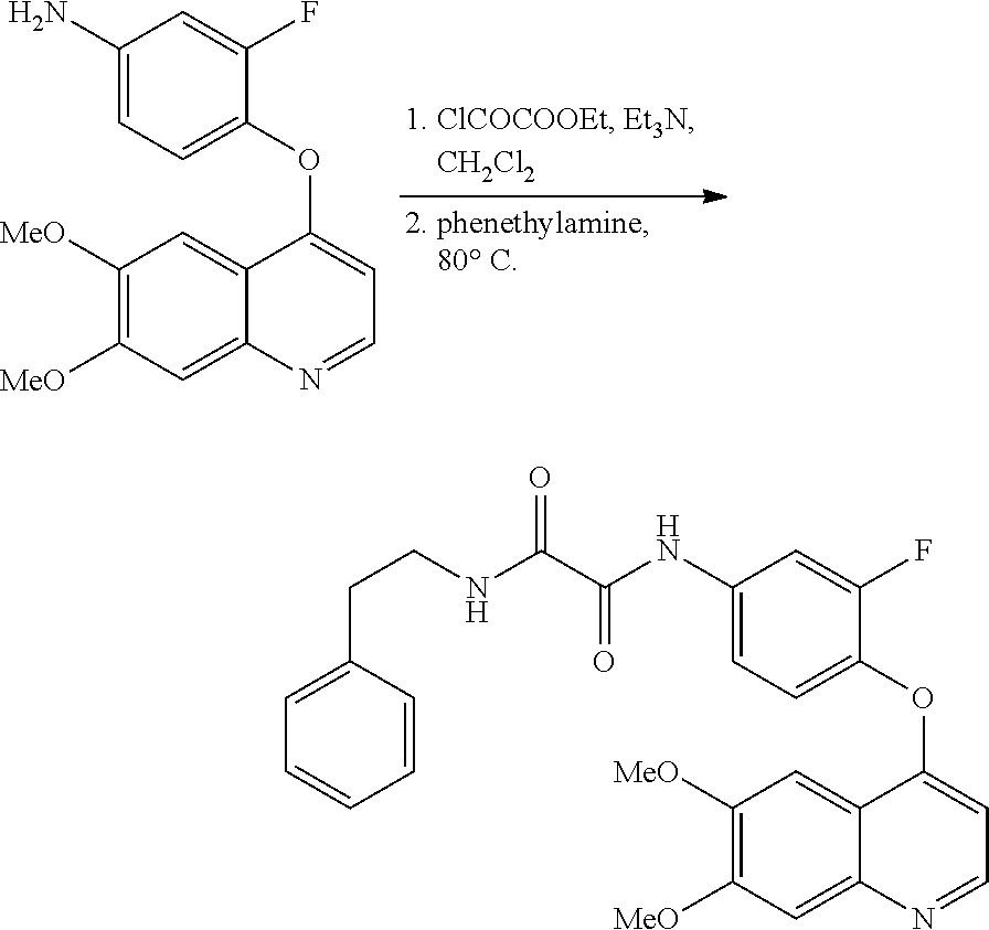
C1([MeO])=C([MeO])C=C2C(=C1)C(OC1=CC=C(NC(C(NCCC3=CC=CC=C3)=O)=O)C=C1F)=CC=N2.C1([MeO])=C([MeO])C=C2C(=C1)C(OC1=CC=C(N)C=C1F)=CC=N2
